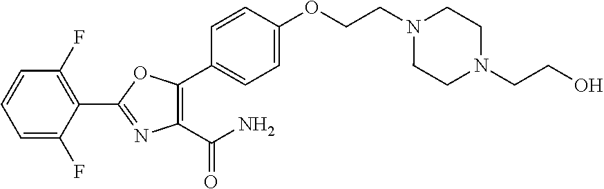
C1(C2=NC(C(=O)N)=C(C3=CC=C(OCCN4CCN(CCO)CC4)C=C3)O2)=C(F)C=CC=C1F
